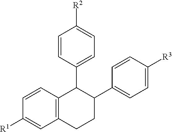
C12=C(CCC(C3=CC=C([R3])C=C3)C1C1=CC=C([R2])C=C1)C=C([R1])C=C2
